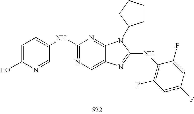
C1(NC2=CC=C(O)N=C2)=NC=C2C(=N1)N(C1CCCC1)C(NC1=C(F)C=C(F)C=C1F)=N2
